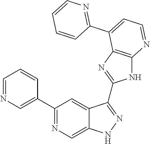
C1=NC=C(C2=NC=C3C(=C2)C(C2=NC4=C(N2)N=CC=C4C2=NC=CC=C2)=NN3)C=C1
